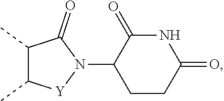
C1(C)C(C)[Y]N(C2CCC(=O)NC2=O)C1=O
